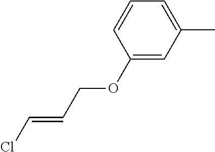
C1(OCC=CCl)=CC(C)=CC=C1
